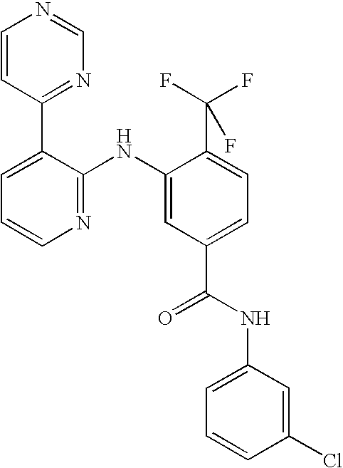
N1=C(NC2=CC(C(NC3=CC=CC(Cl)=C3)=O)=CC=C2C(F)(F)F)C(C2=NC=NC=C2)=CC=C1
